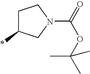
C1C(*)CN(C(=O)OC(C)(C)C)C1
